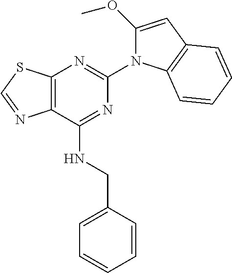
C12=C(N=C(N3C(OC)=CC4=C3C=CC=C4)N=C1NCC1=CC=CC=C1)SC=N2
